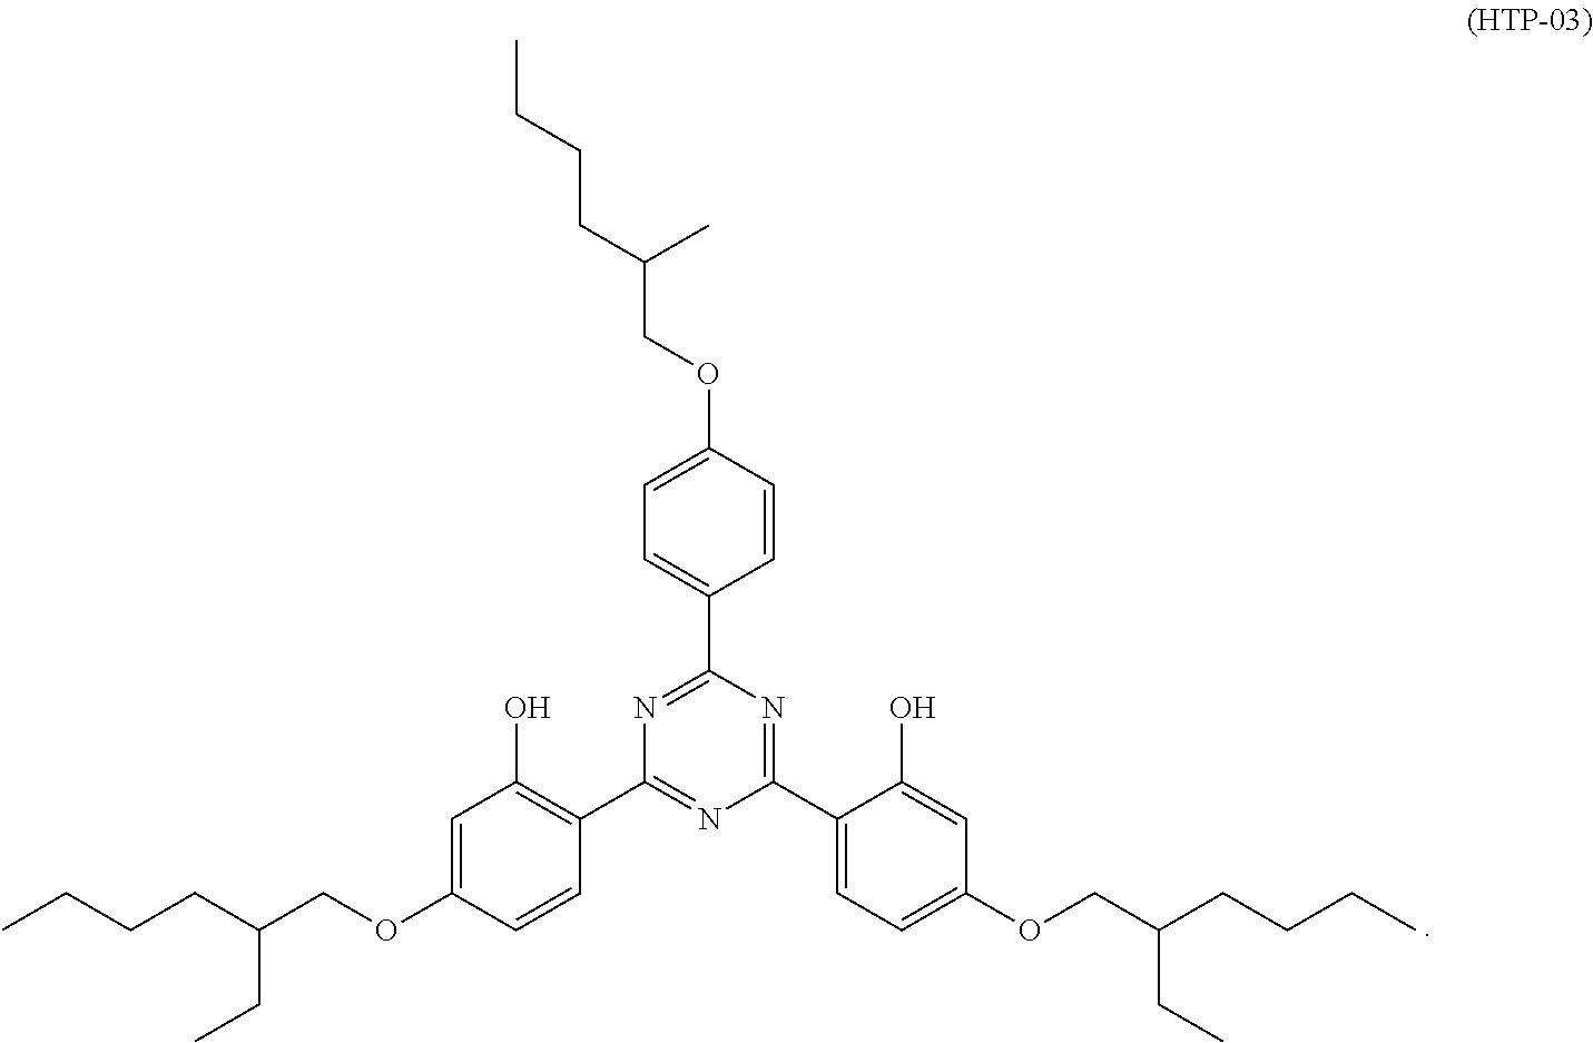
C1=C(OCC(CCCC)CC)C=CC(C2=NC(C3=CC=C(OCC(CCCC)CC)C=C3O)=NC(C3=CC=C(OCC(CCCC)C)C=C3)=N2)=C1O
